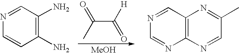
C12=C(N=CC(C)=N1)N=CN=C2.C1(N)=C(N)C=CN=C1.CC(C([H])=O)=O.[MeOH]
